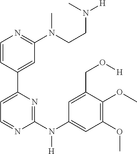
C1(C2=CC(N(CCN(C)[H])C)=NC=C2)=CC=NC(N(C2=CC(OC)=C(OC)C(CO[H])=C2)[H])=N1
